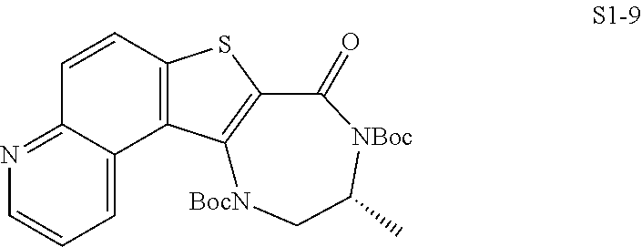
C1=CC2=NC=CC=C2C2=C1SC1=C2[BocN]CC(C)[NBoc]C1=O
